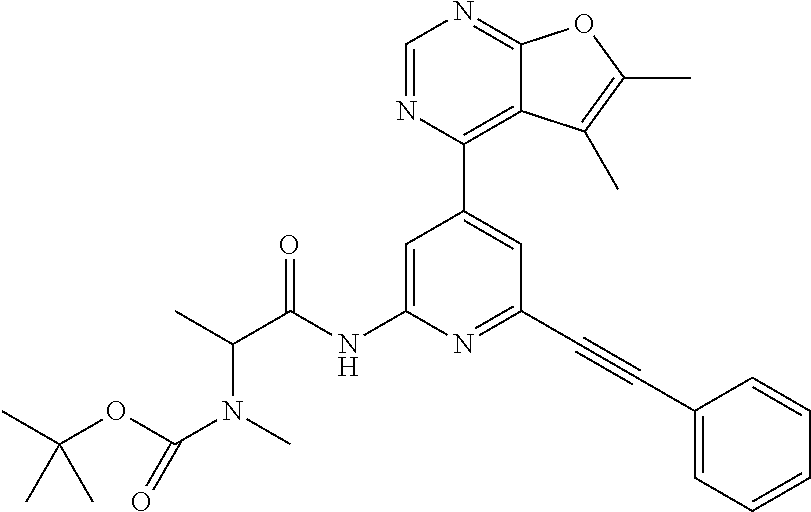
C1(C2=CC(C#CC3=CC=CC=C3)=NC(NC(C(C)N(C)C(OC(C)(C)C)=O)=O)=C2)=C2C(=NC=N1)OC(C)=C2C
